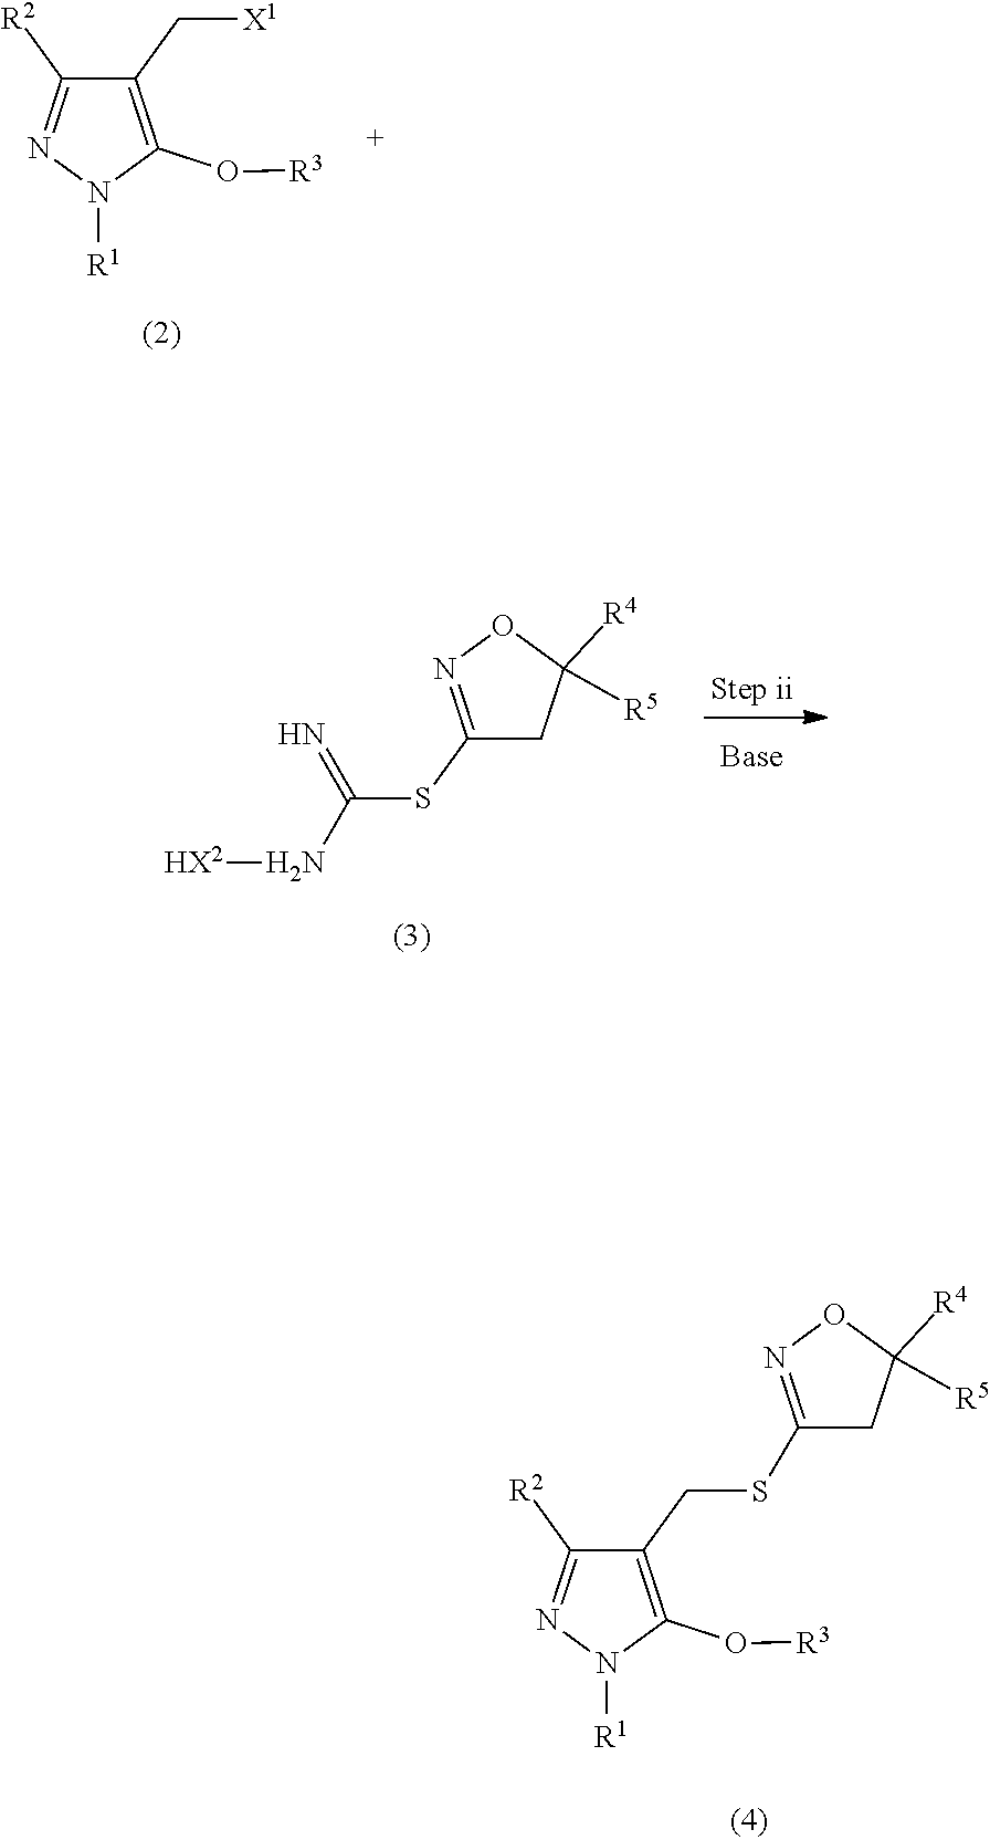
C1(O[R3])=C(C[X1])C([R2])=NN1[R1].N1=C(SC(N[HX2])=N)CC([R4])([R5])O1.C1(O[R3])=C(CSC2=NOC([R4])([R5])C2)C([R2])=NN1[R1]
